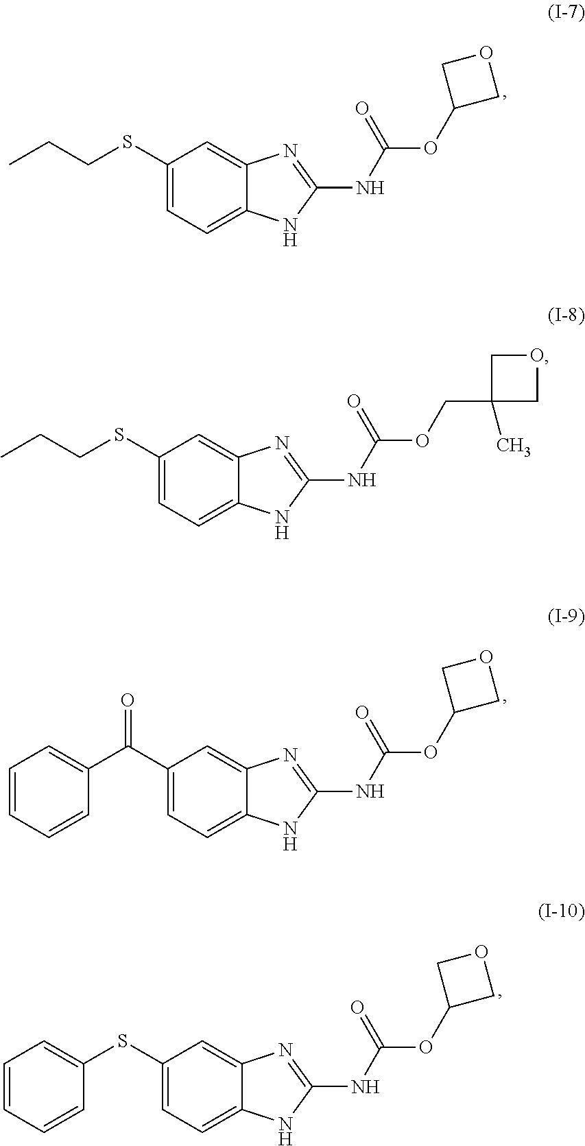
C1(SCCC)=CC=C2C(=C1)N=C(NC(OC1COC1)=O)N2.C1(C(C2=CC=CC=C2)=O)=CC=C2C(=C1)N=C(NC(OC1COC1)=O)N2.C1(SC2=CC=CC=C2)=CC=C2C(=C1)N=C(NC(OC1COC1)=O)N2.C1(SCCC)=CC=C2C(=C1)N=C(NC(OCC1(C)COC1)=O)N2
